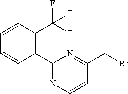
C1(C2=NC=CC(CBr)=N2)=C(C(F)(F)F)C=CC=C1
